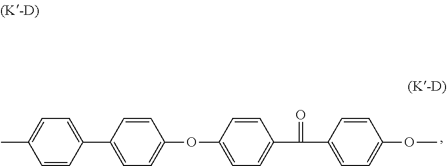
C1=CC(C2=CC=C(C)C=C2)=CC=C1OC1=CC=C(C(=O)C2=CC=C(OC)C=C2)C=C1
